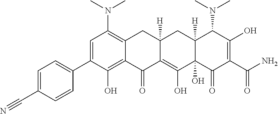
C1=C(C2=CC=C(C#N)C=C2)C(O)=C2C(=C1N(C)C)CC1([H])C(=C(O)C3(O)C([H])(C1)C(N(C)C)C(O)=C(C(N)=O)C3=O)C2=O
